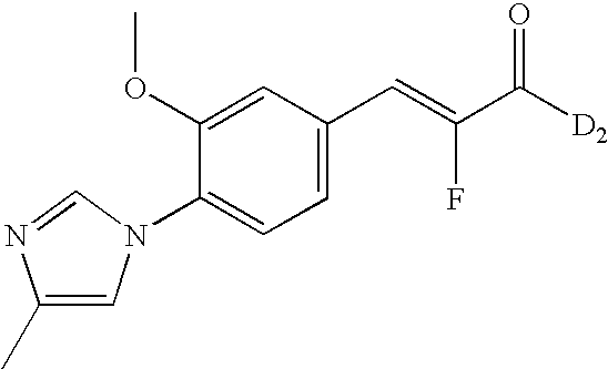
C1(OC)=CC(C=C(C([D2])=O)F)=CC=C1N1C=C(C)N=C1
